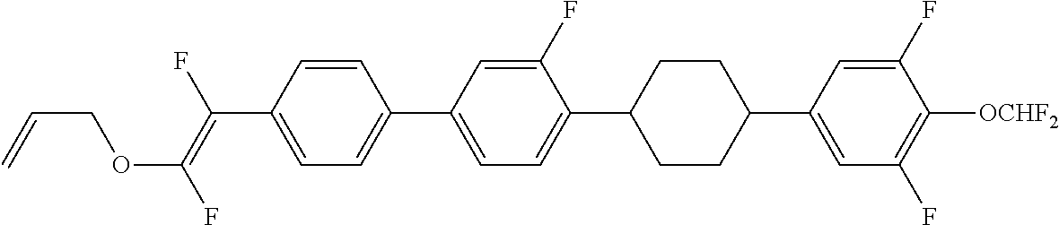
C(C1=CC=C(C2=CC=C(C3CCC(C4=CC(F)=C([OCHF2])C(F)=C4)CC3)C(F)=C2)C=C1)(=C(F)OCC=C)F
